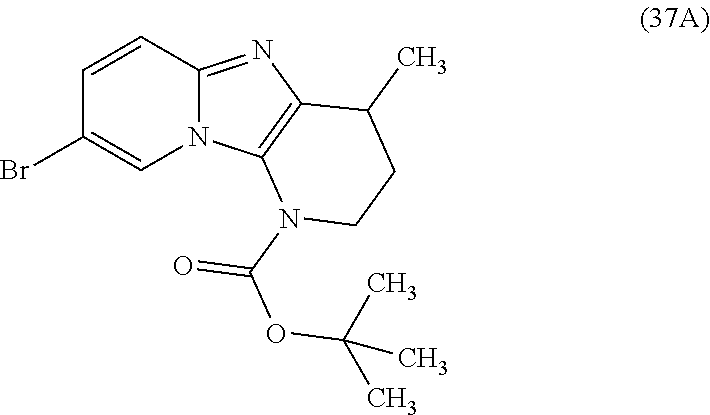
BrC1=CN2C(=NC3=C2N(C(=O)OC(C)(C)C)CCC3C)C=C1
